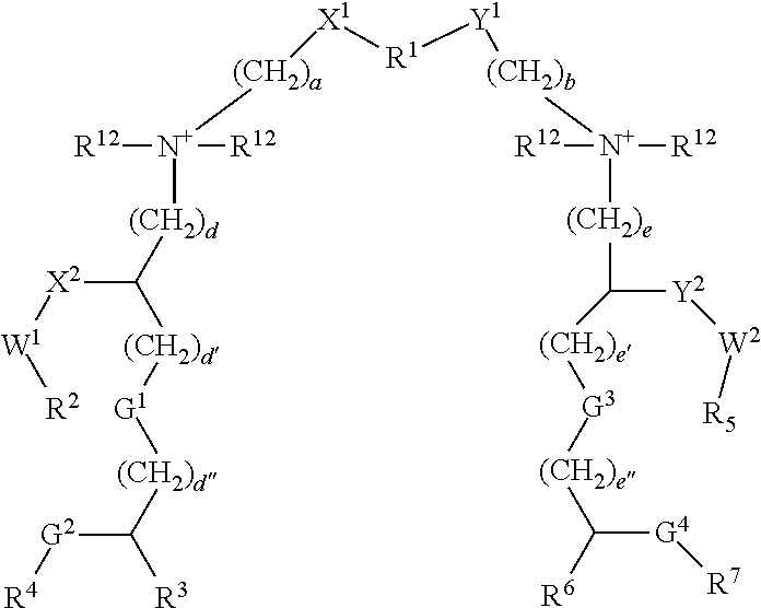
[X1]([(CH2)a][N+]([(CH2)d]C([(CH2)d][G1][(CH2)d]C([G2][R4])[R3])[X2][W1][R2])([R12])[R12])[R1][Y1][(CH2)b][N+]([(CH2)e]C([Y2][W2][R5])[(CH2)e][G3][(CH2)e]C([R6])[G4][R7])([R12])[R12]
